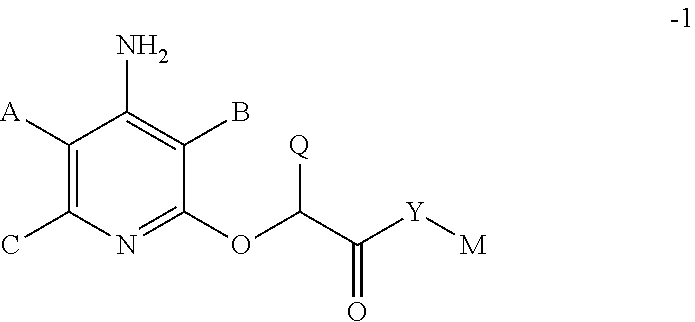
C1([A])=C(C)N=C(OC(C([Y][M])=O)[Q])C(B)=C1N
